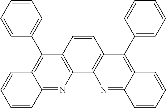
C1=CC2=C(C3=C1C(C1=CC=CC=C1)=C1C(=N3)C=CC=C1)N=C1C(=C2C2=CC=CC=C2)C=CC=C1
